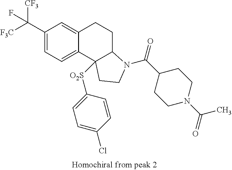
C1(C([F3C])([CF3])F)=CC=C2C(=C1)CCC1C2([O2S]C2=CC=C(Cl)C=C2)CCN1C(C1CCN(C(=O)C)CC1)=O
